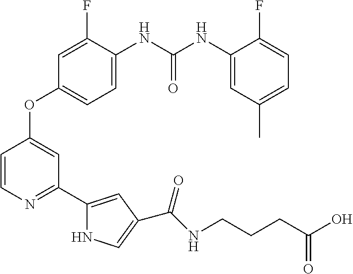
C1=CN=C(C2=CC(C(=O)NCCCC(O)=O)=CN2)C=C1OC1=CC=C(NC(NC2=CC(C)=CC=C2F)=O)C(F)=C1
